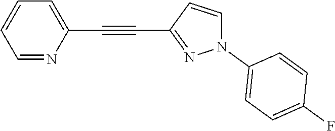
C1=NC(C#CC2=NN(C3=CC=C(F)C=C3)C=C2)=CC=C1
